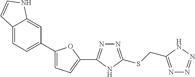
C1(C2=NN=C(SCC3=NN=NN3)N2)=CC=C(C2=CC=C3C(=C2)NC=C3)O1
